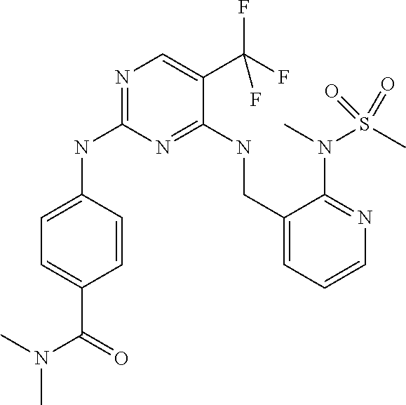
C1=C(NC2=NC=C(C(F)(F)F)C(NCC3=CC=CN=C3N(C)S(C)(=O)=O)=N2)C=CC(C(=O)N(C)C)=C1
